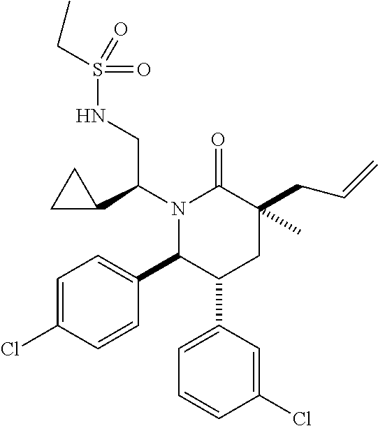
N1(C(C2CC2)CNS(CC)(=O)=O)C(C2=CC=C(Cl)C=C2)C(C2=CC=CC(Cl)=C2)CC(CC=C)(C)C1=O
